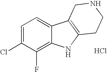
C1=C(Cl)C(F)=C2C(=C1)C1=C(N2)CCNC1.Cl
